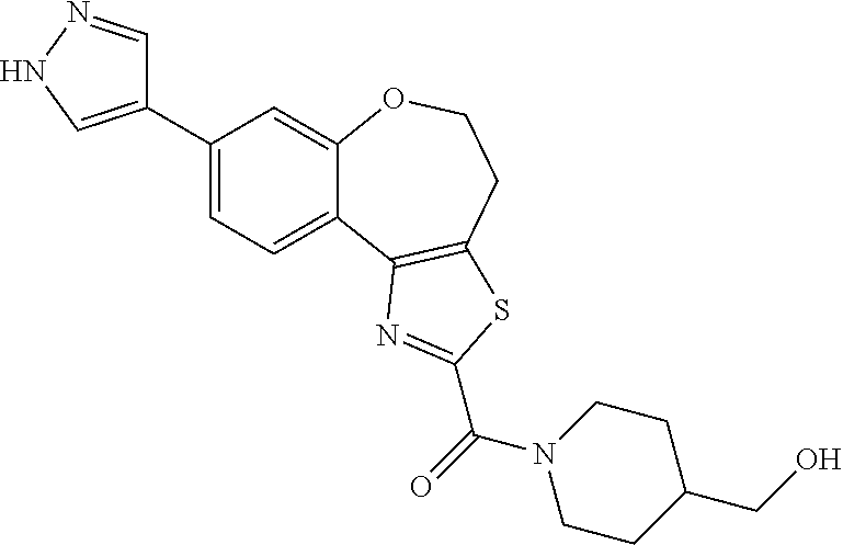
C1(C2=CNN=C2)=CC=C2C(=C1)OCCC1=C2N=C(C(=O)N2CCC(CO)CC2)S1
